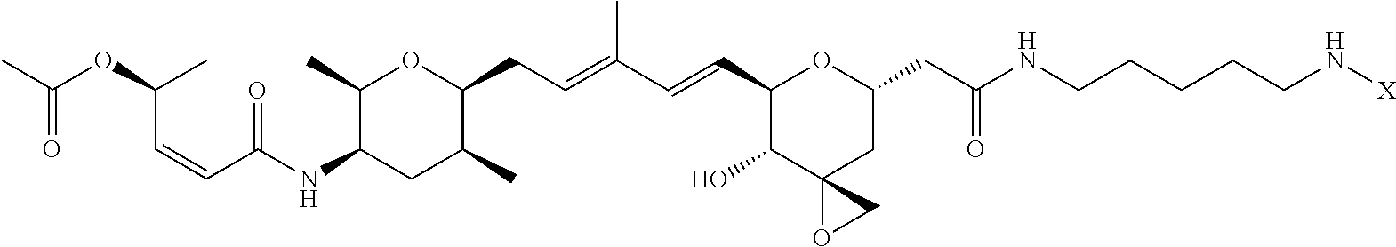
C1(C)C(NC(=O)C=CC(C)OC(=O)C)CC(C)C(CC=C(C)C=CC2C(O)C3(CC(CC(=O)NCCCCCN[X])O2)OC3)O1
